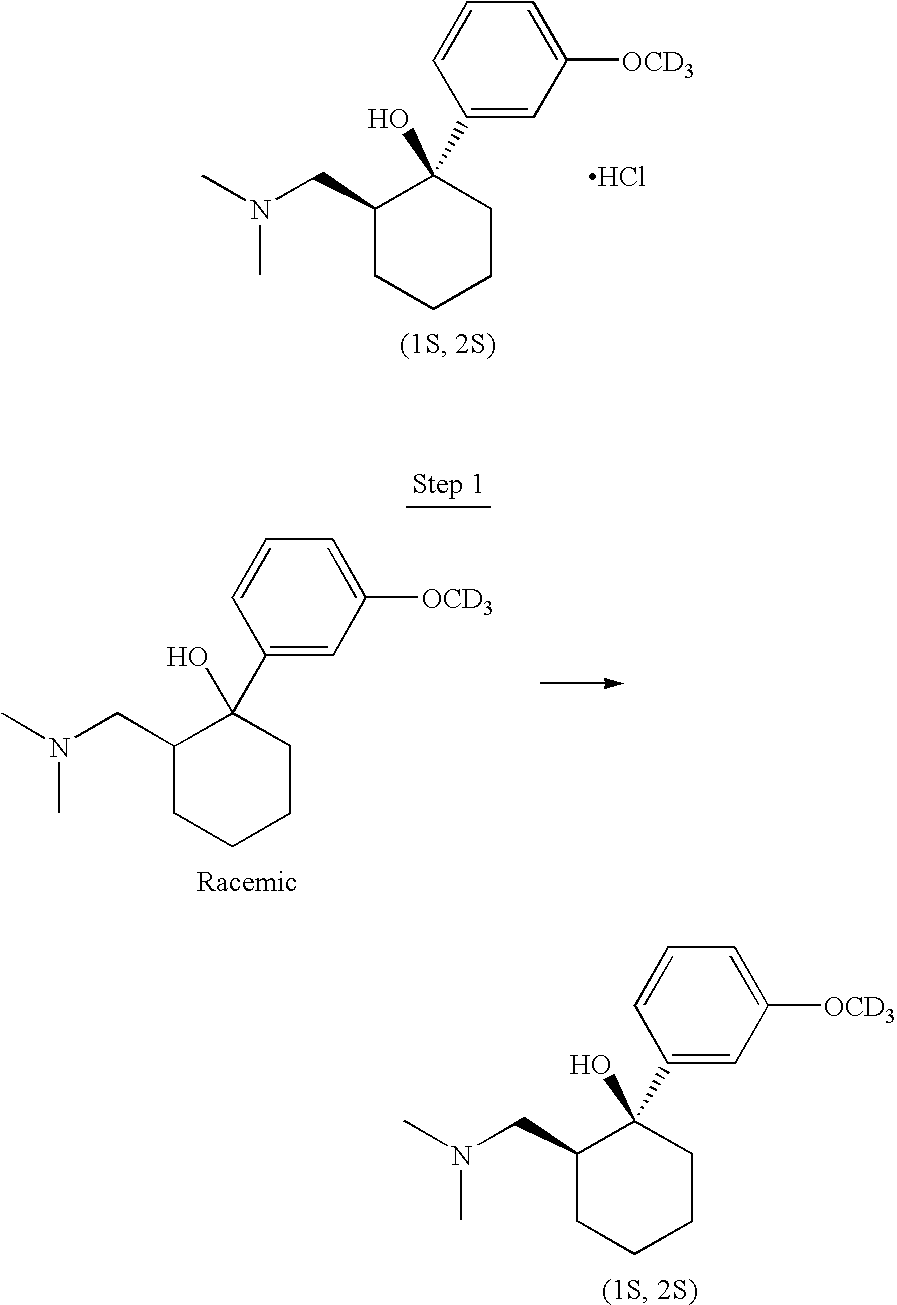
C1(CN(C)C)CCCCC1(O)C1=CC([OCD3])=CC=C1.Cl.C1(CN(C)C)CCCCC1(O)C1=CC([OCD3])=CC=C1.C1(CN(C)C)CCCCC1(O)C1=CC([OCD3])=CC=C1
